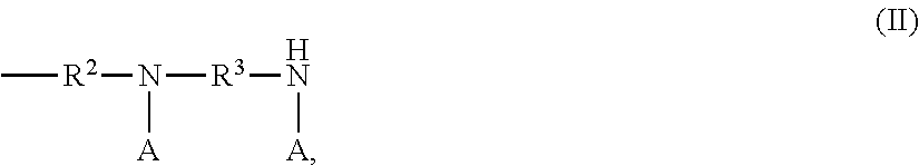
C[R2]N([R3]N[A])[A]
